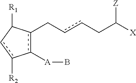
c1([A]B)c(CccCC([X])[Z])C([R1])cc-1[R2]
